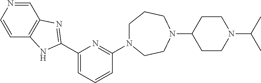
C1N(C2=NC(C3=NC4=C(C=CN=C4)N3)=CC=C2)CCN(C2CCN(C(C)C)CC2)CC1
